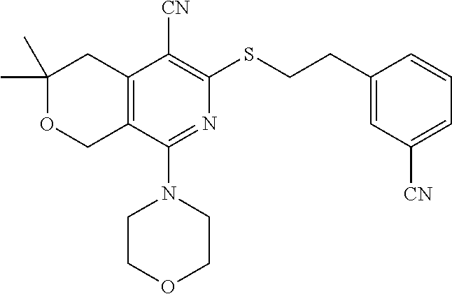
C1(C)(C)OCC2=C(C1)C([CN])=C(SCCC1=CC([CN])=CC=C1)N=C2N1CCOCC1
